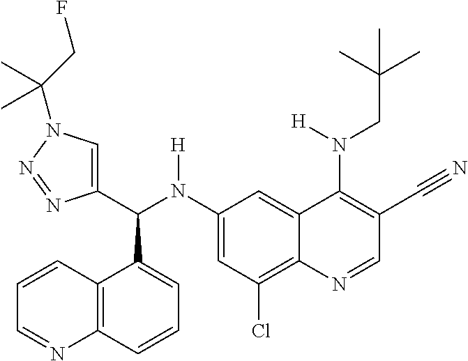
C1(N(C(C2=CN(C(CF)(C)C)N=N2)C2=CC=CC3=C2C=CC=N3)[H])=CC(Cl)=C2C(=C1)C(N(CC(C)(C)C)[H])=C(C#N)C=N2
